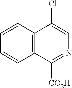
C1=CC2=C(C=C1)C([CO2H])=NC=C2Cl
